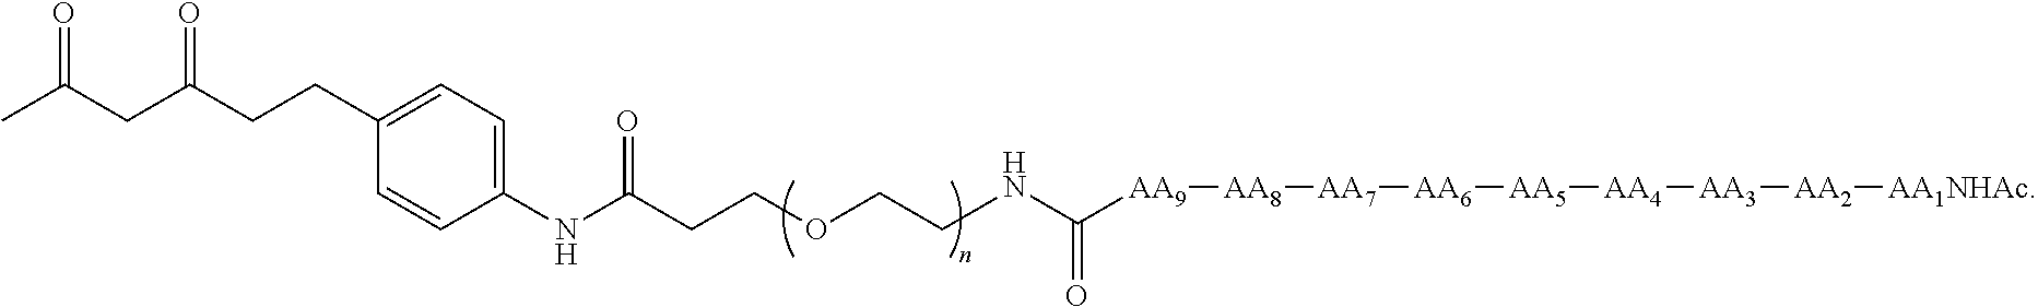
C(CCOCCNC([AA9][AA8][AA7][AA6][AA5][AA4][AA3][AA2][AA1NHAc])=O)(=O)NC1=CC=C(CCC(CC(C)=O)=O)C=C1
